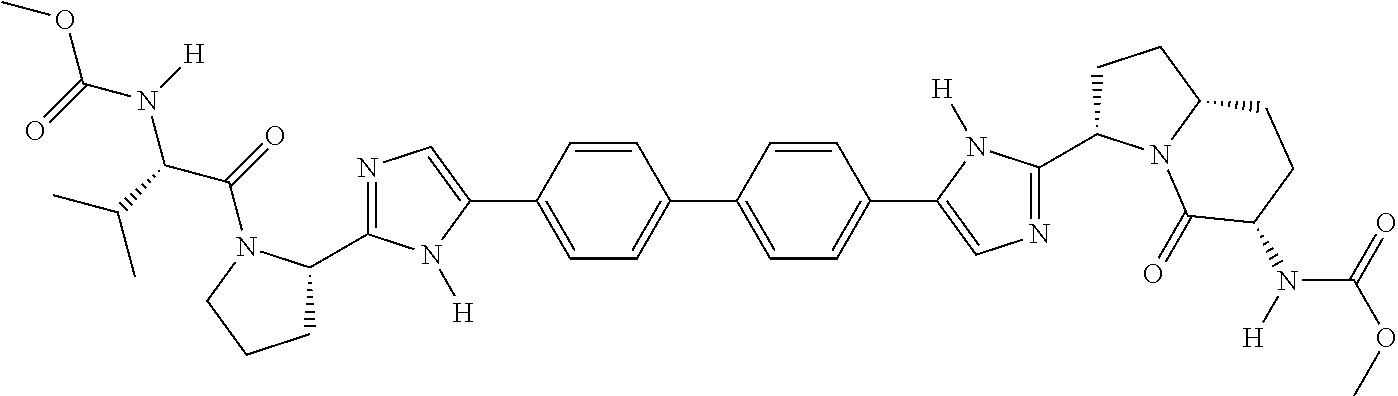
COC(=O)N(C(C(=O)N1C(C2=NC=C(C3=CC=C(C4=CC=C(C5=CN=C(C6CCC7N6C(=O)C(N(C(=O)OC)[H])CC7)N5[H])C=C4)C=C3)N2[H])CCC1)C(C)C)[H]
